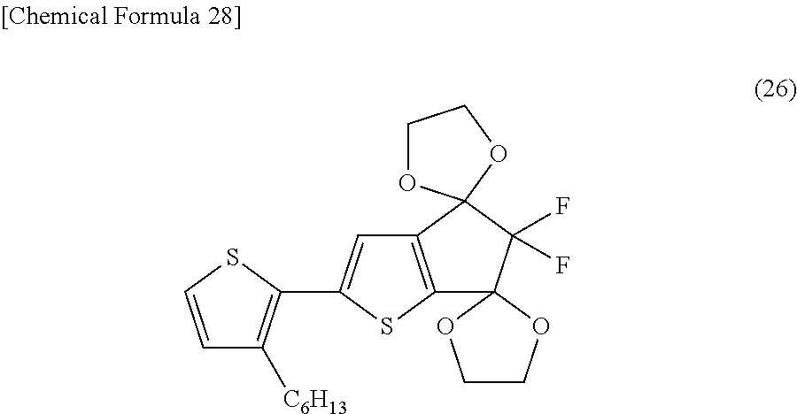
C1=CSC(C2=CC3=C(S2)C2(C(F)(F)C34OCCO4)OCCO2)=C1[C6H13]
